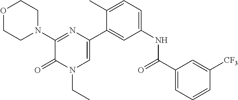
O1CCN(C2=NC(C3=CC(NC(C4=CC=CC([CF3])=C4)=O)=CC=C3C)=CN(CC)C2=O)CC1
